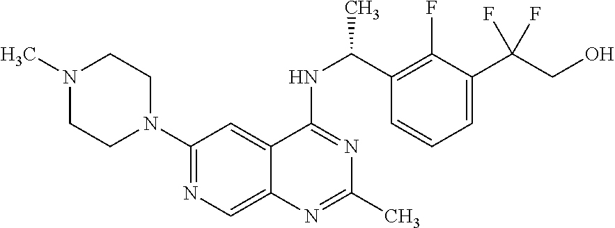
N1(C)CCN(C2=NC=C3C(=C2)C(NC(C2=C(F)C(C(CO)(F)F)=CC=C2)C)=NC(C)=N3)CC1
